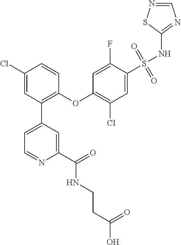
C1(Cl)=CC(C2=CC=NC(C(=O)NCCC(O)=O)=C2)=C(OC2=C(Cl)C=C(S(NC3=NC=NS3)(=O)=O)C(F)=C2)C=C1
